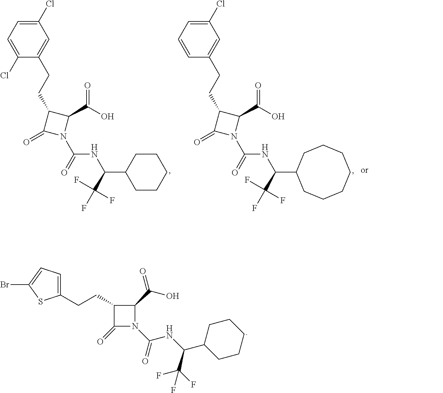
C1(=O)C(CCC2=CC(Cl)=CC=C2Cl)C(C(O)=O)N1C(NC(C(F)(F)F)C1CCCCC1)=O.C1(=O)C(CCC2=CC(Cl)=CC=C2)C(C(O)=O)N1C(NC(C(F)(F)F)C1CCCCCCC1)=O.C1(=O)N(C(NC(C2CCCCC2)C(F)(F)F)=O)C(C(=O)O)C1CCC1=CC=C(Br)S1
